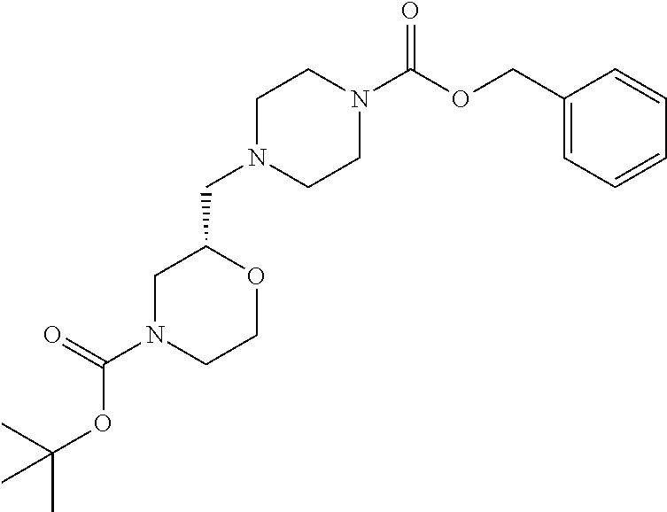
N1(C(OC(C)(C)C)=O)CCOC(CN2CCN(C(OCC3=CC=CC=C3)=O)CC2)C1
